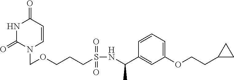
N1C(=O)N(COCCCS(NC(C2=CC(OCCC3CC3)=CC=C2)C)(=O)=O)C=CC1=O
